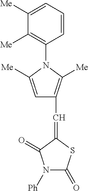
C1([Me])=CC=CC(N2C([Me])=CC(C=C3SC(=O)N([Ph])C3=O)=C2[Me])=C1[Me]
